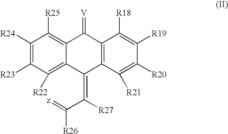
C1([R24])=C([R23])C([R22])=C2C(=C1[R25])C(=[V])C1=C(C2=C(C([R26])=[z])[R27])C([R21])=C([R20])C([R19])=C1[R18]
